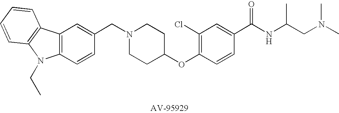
C1(CN2CCC(OC3=C(Cl)C=C(C(NC(CN(C)C)C)=O)C=C3)CC2)=CC2=C(C=C1)N(CC)C1=C2C=CC=C1
